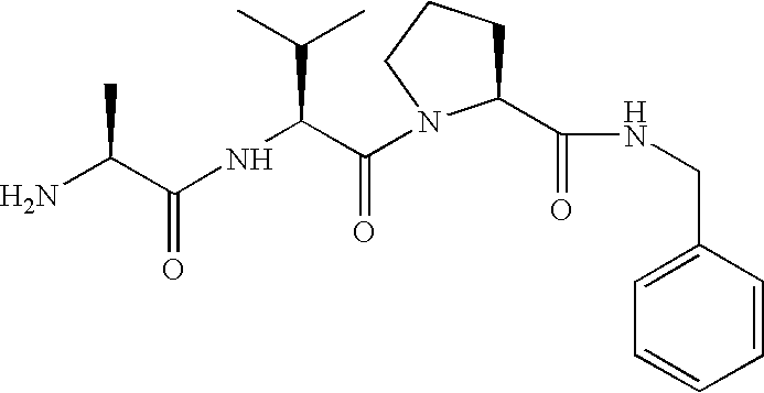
NC(C(NC(C(=O)N1C(C(NCC2=CC=CC=C2)=O)CCC1)C(C)C)=O)C
